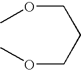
C(OC)CCOC
